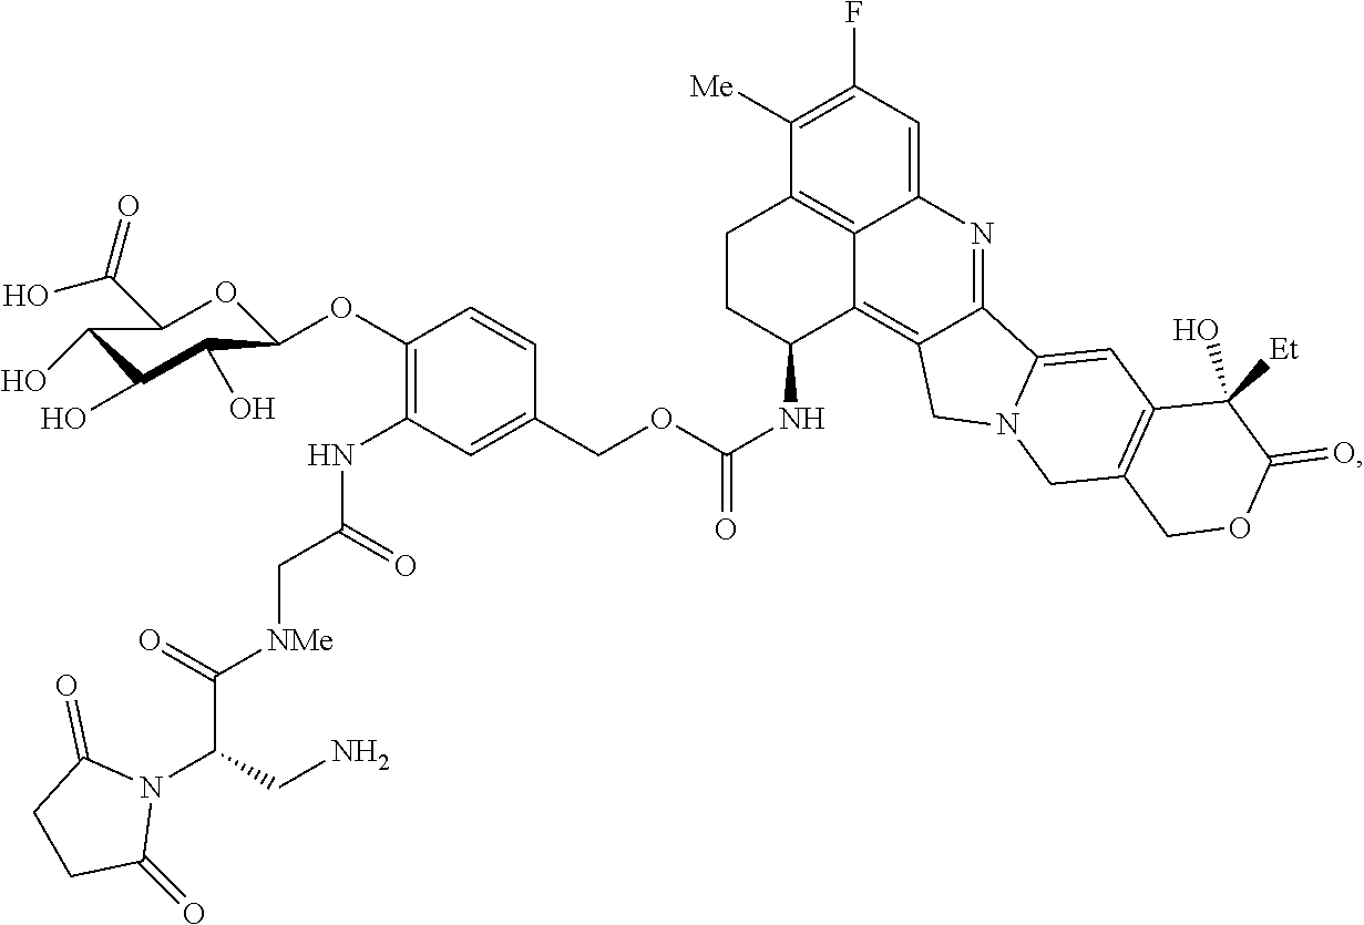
C1(O)C(O)C(O)C(OC2=C(NC(=O)C[NMe]C(=O)C(N3C(=O)CCC3=O)CN)C=C(COC(NC3C4=C5C(=NC6=CC(F)=C([Me])C(=C46)CC3)C3=CC4=C(CN3C5)COC(=O)C4([Et])O)=O)C=C2)OC1C(O)=O
